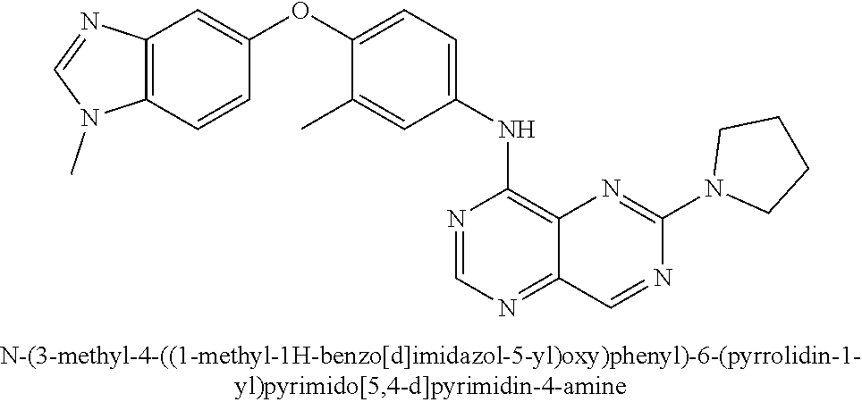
C12=C(C=CC(OC3=CC=C(NC4=C5C(=NC=N4)C=NC(N4CCCC4)=N5)C=C3C)=C1)N(C)C=N2
